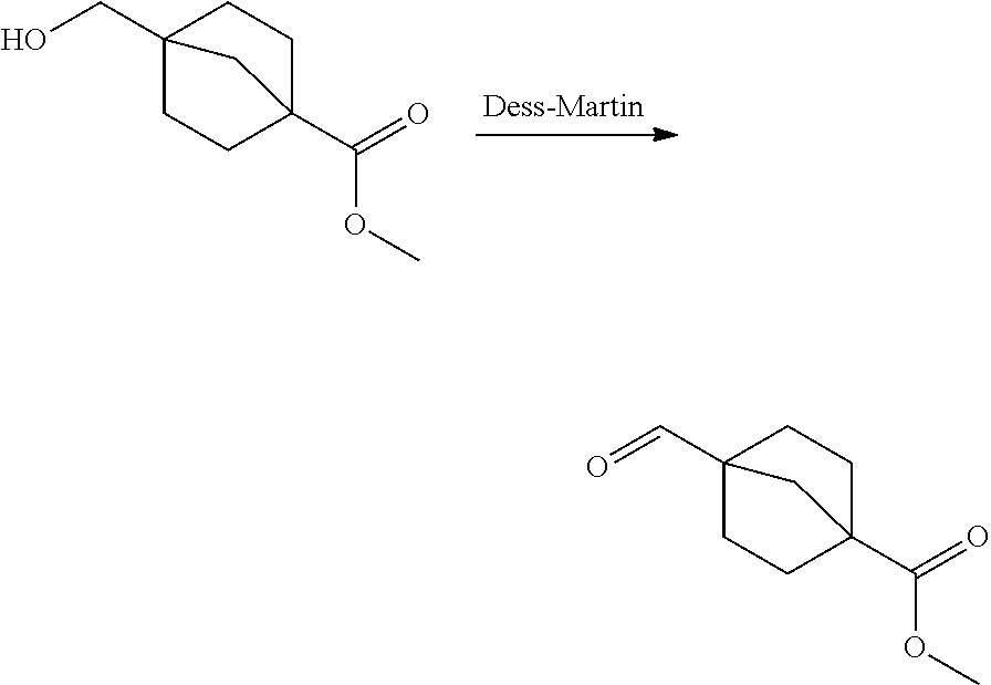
C12(CO)CCC(C(=O)OC)(CC1)C2.C12(C=O)CCC(C(=O)OC)(CC1)C2
